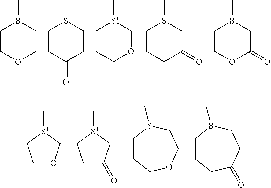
C1COCC[S+]1C.C1CC(=O)CC[S+]1C.C1CCOC[S+]1C.C1CCC(=O)C[S+]1C.C1COC(=O)C[S+]1C.[S+]1(C)CCOC1.[S+]1(C)CCC(=O)C1.C1CCOCC[S+]1C.C1CCC(=O)CC[S+]1C
